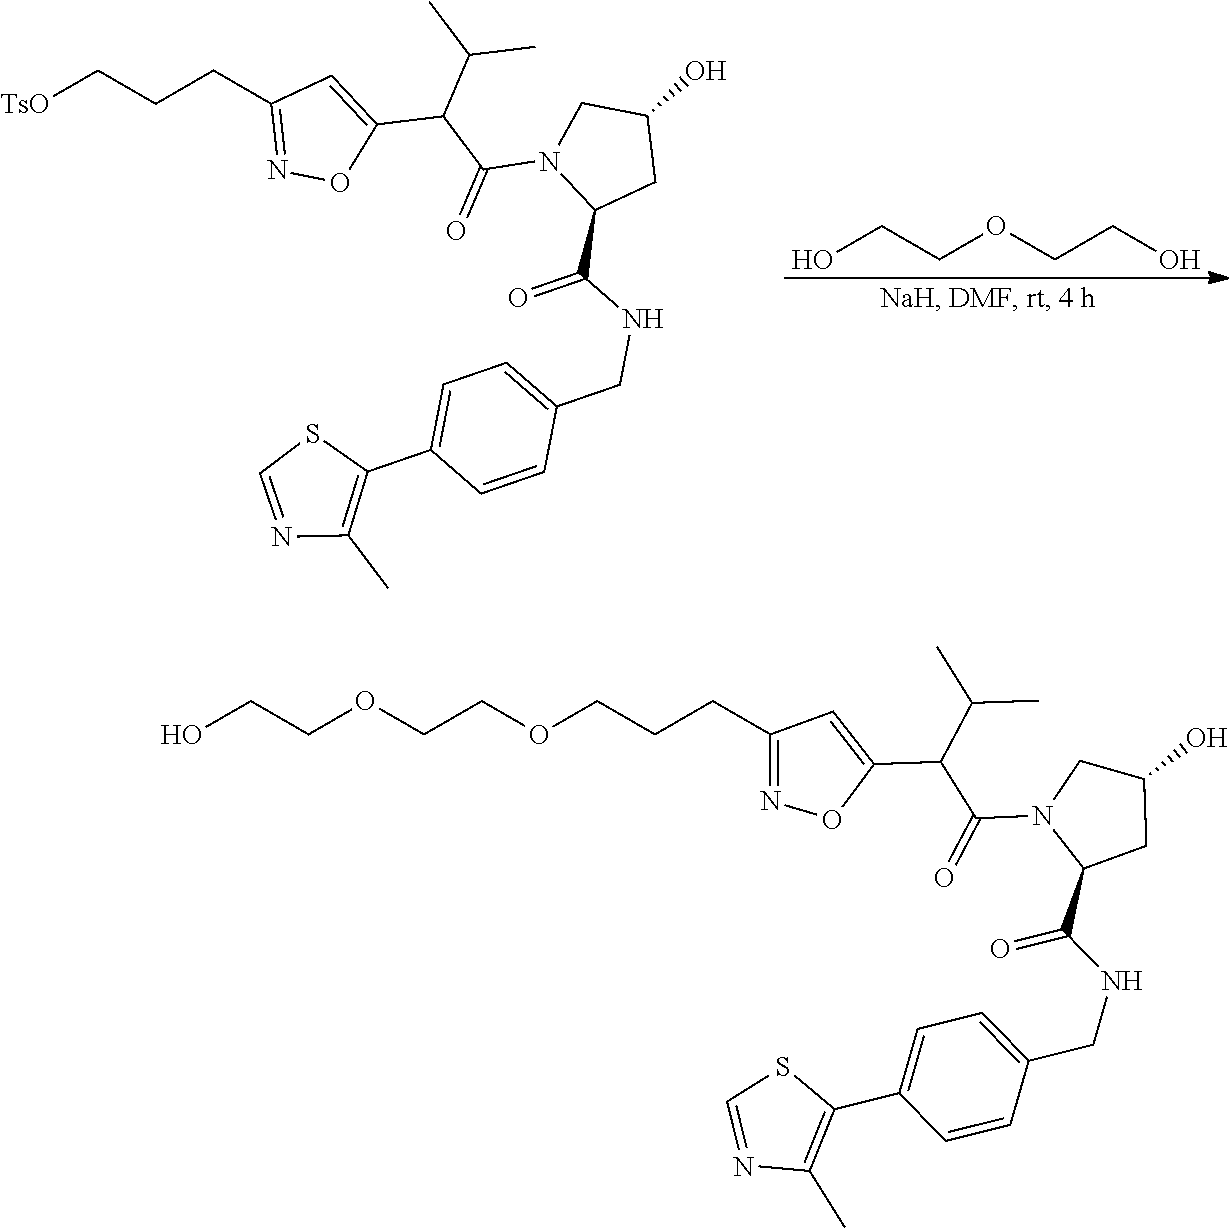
C1(C2=CC=C(CNC(=O)C3CC(O)CN3C(=O)C(C3=CC(CCC[TsO])=NO3)C(C)C)C=C2)=C(C)N=CS1.OCCOCCO.C1(C2=CC=C(CNC(=O)C3CC(O)CN3C(=O)C(C3=CC(CCCOCCOCCO)=NO3)C(C)C)C=C2)=C(C)N=CS1
